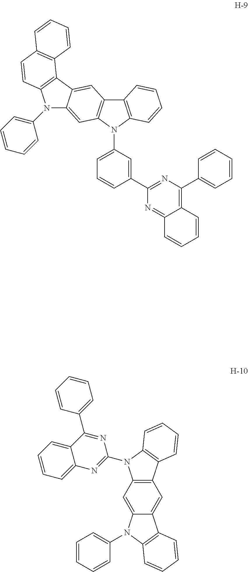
N1(C2=CC=CC=C2)C2=CC3=C(C=C2C2=C1C=CC1=C2C=CC=C1)C1=C(N3C2=CC=CC(C3=NC(C4=CC=CC=C4)=C4C(=N3)C=CC=C4)=C2)C=CC=C1.C12=CC3=C(C=C1C1=C(N2C2=CC=CC=C2)C=CC=C1)C1=C(N3C2=NC3=CC=CC=C3C(C3=CC=CC=C3)=N2)C=CC=C1
